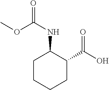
C1CCCC(C(=O)O)C1NC(OC)=O
